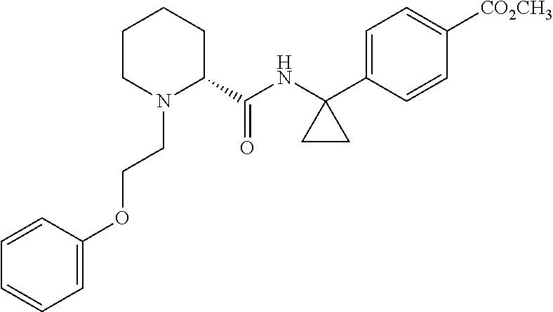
C1CN(CCOC2=CC=CC=C2)C(C(NC2(C3=CC=C([CO2CH3])C=C3)CC2)=O)CC1
